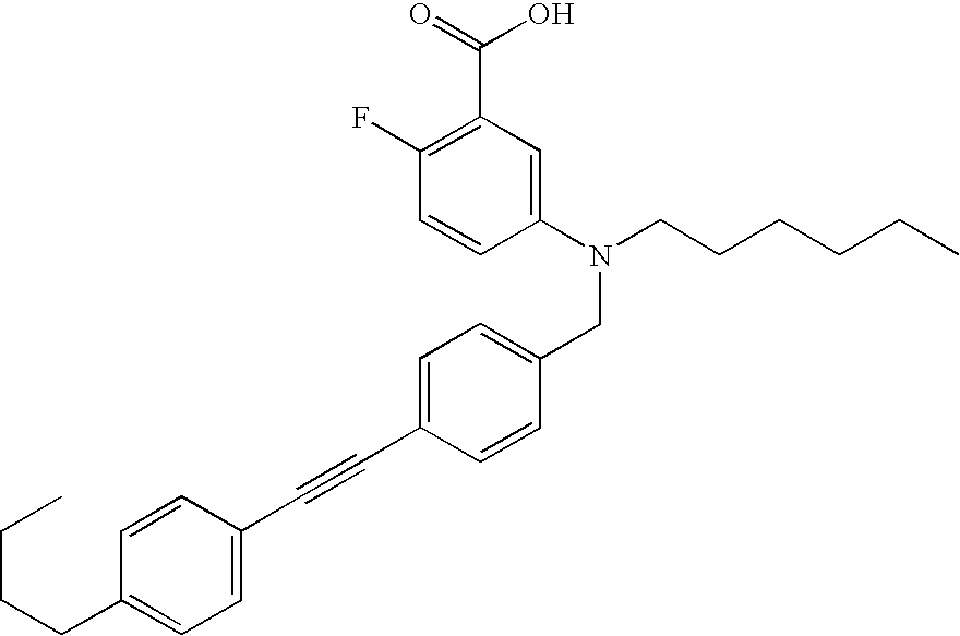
C1=CC(C#CC2=CC=C(CN(C3=CC(C(=O)O)=C(F)C=C3)CCCCCC)C=C2)=CC=C1CCCC
